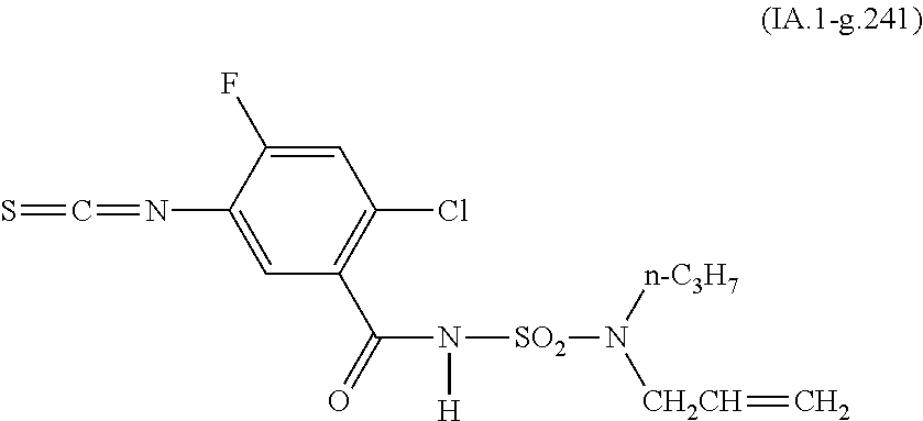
C1=C(F)C(N=C=S)=CC(C(=O)N([H])[SO2]N([CH2CH]=C)[n-C3H7])=C1Cl
